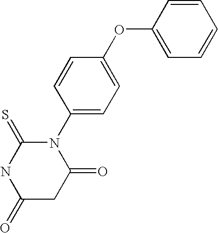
C1=C(OC2=CC=CC=C2)C=CC(N2C(=O)CC(=O)NC2=S)=C1
